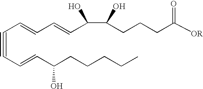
C(#CC=CC(CCCCC)O)C=CC=CC(C(CCCC([OR])=O)O)O
